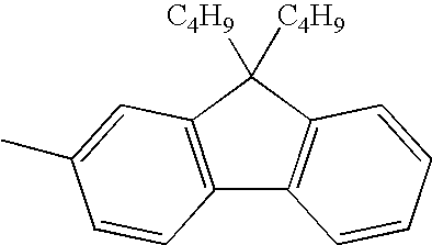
C12=C(C([C4H9])([C4H9])C3=C1C=CC=C3)C=C(C)C=C2
